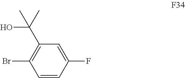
C1=CC(F)=CC(C(C)(O)C)=C1Br
